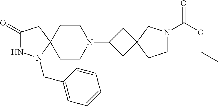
C1(=O)NN(CC2=CC=CC=C2)C2(C1)CCN(C1CC3(C1)CN(C(OCC)=O)CC3)CC2
